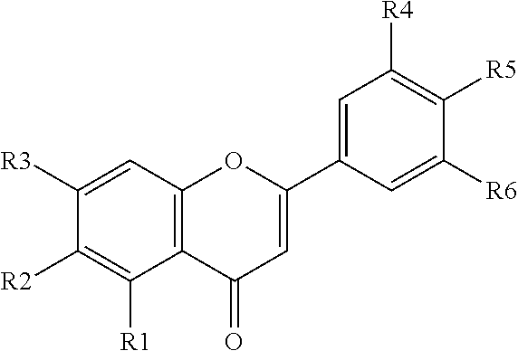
C12=C(C=C([R3])C([R2])=C1[R1])OC(C1=CC([R4])=C([R5])C([R6])=C1)=CC2=O
